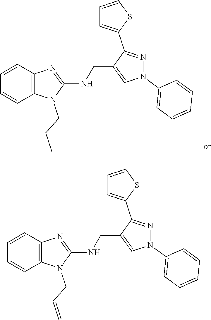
C1=CC2=C(C=C1)N=C(NCC1=CN(C3=CC=CC=C3)N=C1C1=CC=CS1)N2CCC.C1=CC2=C(C=C1)N=C(NCC1=CN(C3=CC=CC=C3)N=C1C1=CC=CS1)N2CC=C
